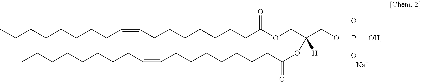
CCCCCCCCC=CCCCCCCCC(OCC(COP([OH])([O-])=O)([H])OC(CCCCCCCC=CCCCCCCCC)=O)=O.[Na]
